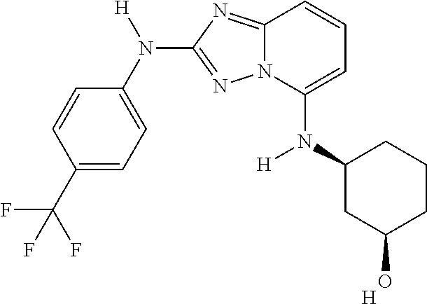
N(C1=CC=CC2=NC(N(C3=CC=C(C(F)(F)F)C=C3)[H])=NN12)(C1CCCC(O)C1)[H].[H]
